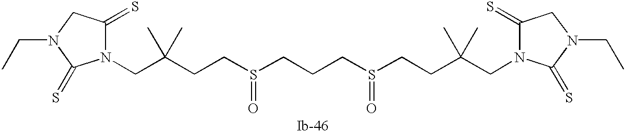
C(C(CCS(CCCS(CCC(CN1C(=S)CN(CC)C1=S)(C)C)=O)=O)(C)C)N1C(=S)CN(CC)C1=S
